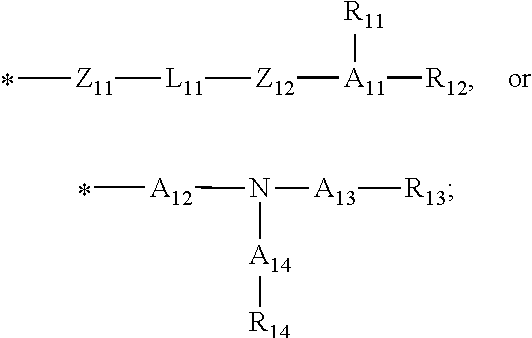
[A13]([R13])N([A12]C)[A14][R14].[Z12]([A11]([R12])[R11])[L11][Z11]C
